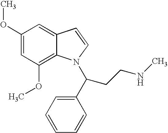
C1(OC)=CC(OC)=C2C(=C1)C=CN2C(CCNC)C1=CC=CC=C1
